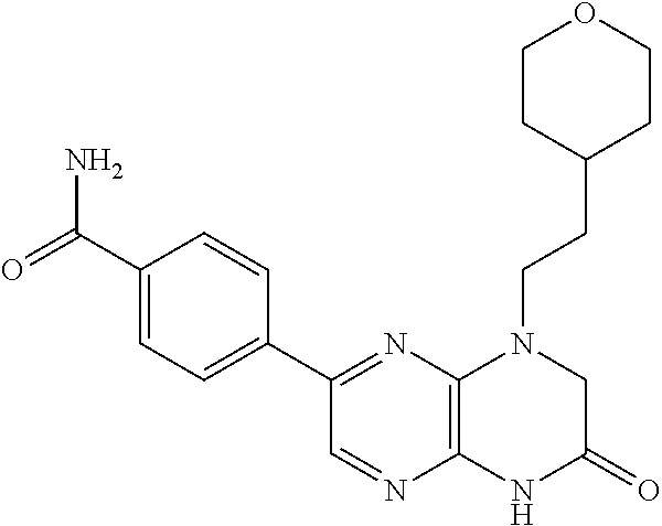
C1(C(N)=O)=CC=C(C2=NC3=C(N=C2)NC(=O)CN3CCC2CCOCC2)C=C1
